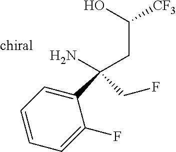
C1=CC=C(F)C(C(CC([CF3])O)(CF)N)=C1
